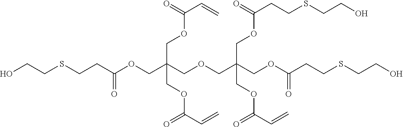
C(CC(OCC(COCC(COC(CCSCCO)=O)(COC(CCSCCO)=O)COC(C=C)=O)(COC(C=C)=O)COC(C=C)=O)=O)SCCO
